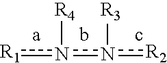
[R1]n([R4])n([R3])[R2]
